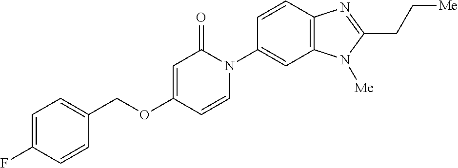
C1(COC2=CC(=O)N(C3=CC4=C(C=C3)N=C(CC[Me])N4[Me])C=C2)=CC=C(F)C=C1
